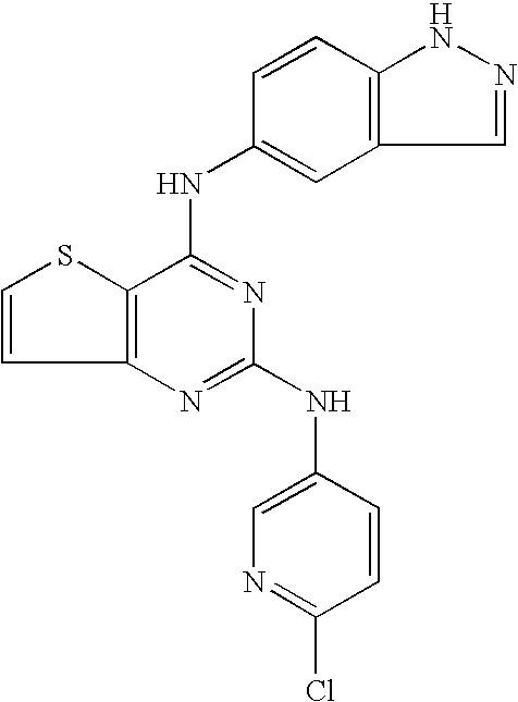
C12=C(C(NC3=CC4=C(C=C3)NN=C4)=NC(NC3=CN=C(Cl)C=C3)=N1)SC=C2
